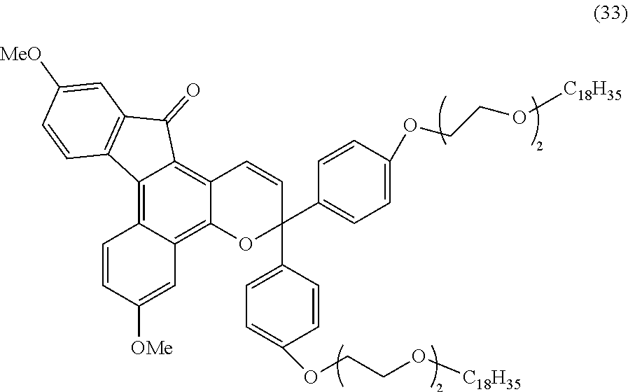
C12=C3C(=C4C(=C1C(=O)C1=C2C=CC([MeO])=C1)C=CC(C1=CC=C(OCCO[C18H35])C=C1)(C1=CC=C(OCCO[C18H35])C=C1)O4)C=C([OMe])C=C3
